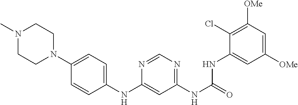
N1(C)CCN(C2=CC=C(NC3=CC(NC(=O)NC4=CC([OMe])=CC([OMe])=C4Cl)=NC=N3)C=C2)CC1
